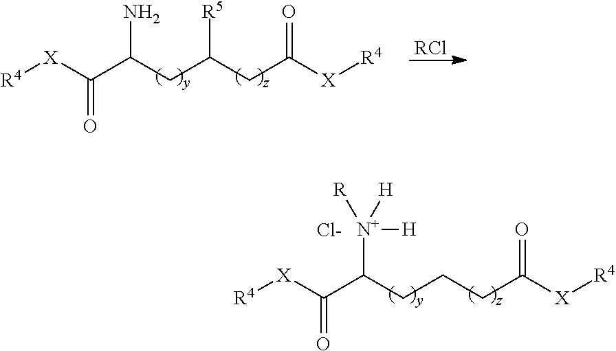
[R4][X]C(C(CC(CC([X][R4])=O)[R5])N)=O.[RCl].[R4][X]C(C(CCCC([X][R4])=O)[N+]([R])([H])[H])=O.[Cl-]
